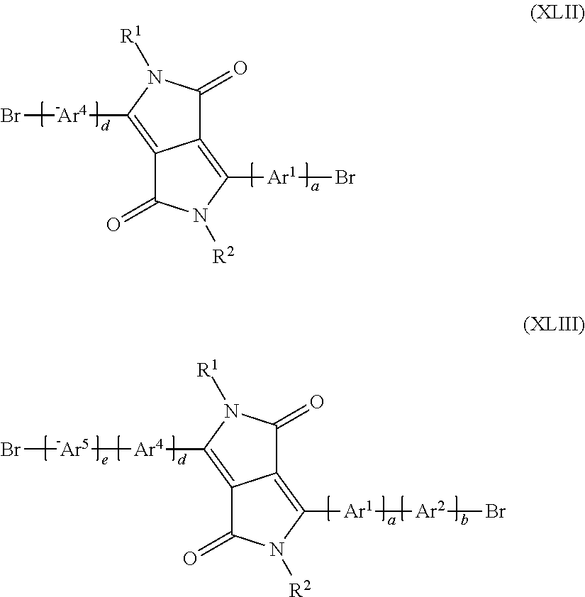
C12=C([Ar1][Ar2]Br)N([R2])C(=O)C1=C([Ar4][Ar5]Br)N([R1])C2=O.C12=C([Ar1]Br)N([R2])C(=O)C1=C([Ar4]Br)N([R1])C2=O
